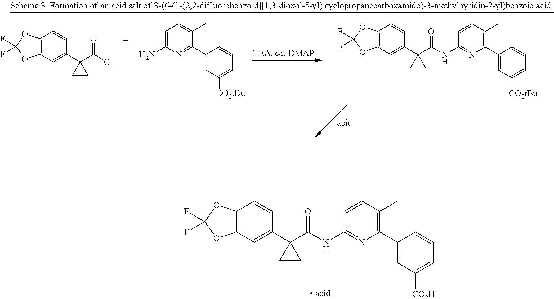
C12=C(C=C(C3(C(=O)NC4=NC(C5=CC([CO2H])=CC=C5)=C(C)C=C4)CC3)C=C1)OC(F)(F)O2.C12=C(C=C(C3(C(Cl)=O)CC3)C=C1)OC(F)(F)O2.C1=C(N)N=C(C2=CC([CO2tBu])=CC=C2)C(C)=C1.C12=C(C=C(C3(C(=O)NC4=NC(C5=CC([CO2tBu])=CC=C5)=C(C)C=C4)CC3)C=C1)OC(F)(F)O2
